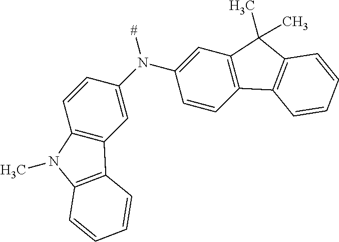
[#]N(C1=CC2=C(C=C1)C1=C(C2(C)C)C=CC=C1)C1=CC2=C(C=C1)N(C)C1=C2C=CC=C1
